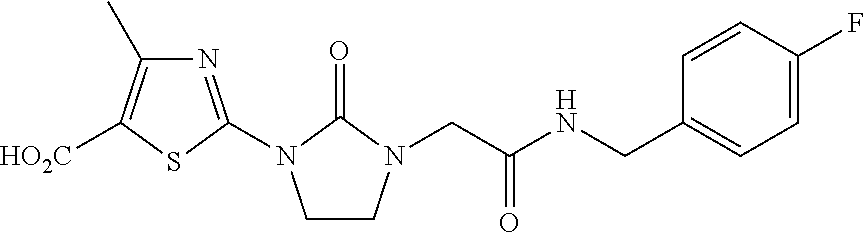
N1=C(N2CCN(CC(=O)NCC3=CC=C(F)C=C3)C2=O)SC([HO2C])=C1C
